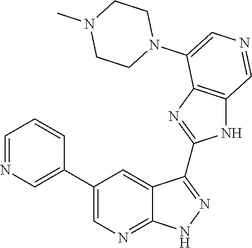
C1=NC=C(C2=CN=C3C(=C2)C(C2=NC4=C(N2)C=NC=C4N2CCN(C)CC2)=NN3)C=C1
